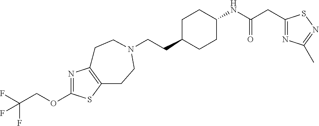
C(CC1CCC(NC(CC2=NC(C)=NS2)=O)CC1)N1CCC2=C(N=C(OCC(F)(F)F)S2)CC1
